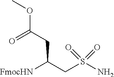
[FmocHN]C(CS(N)(=O)=O)CC(OC)=O
